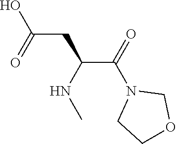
N1(C(C(CC(O)=O)NC)=O)CCOC1
